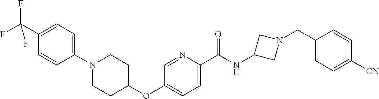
C1(C(F)(F)F)=CC=C(N2CCC(OC3=CC=C(C(NC4CN(CC5=CC=C([CN])C=C5)C4)=O)N=C3)CC2)C=C1
